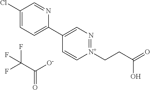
C1(Cl)=CC=C(C2=CN=[N+](CCC(O)=O)C=C2)N=C1.C(=O)([O-])C(F)(F)F
